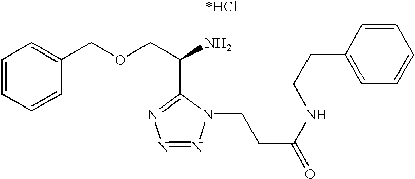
N1=NN(CCC(=O)NCCC2=CC=CC=C2)C(C(COCC2=CC=CC=C2)N)=N1.[*HCl]
